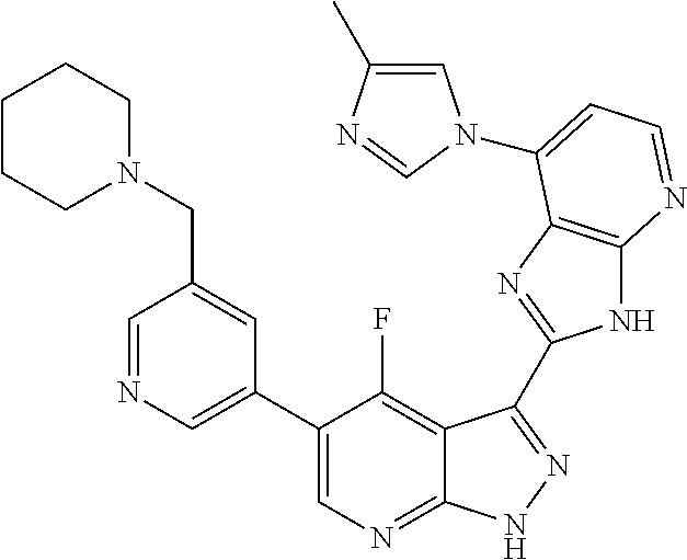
C1=NC=C(C2=CN=C3C(=C2F)C(C2=NC4=C(N2)N=CC=C4N2C=C(C)N=C2)=NN3)C=C1CN1CCCCC1
